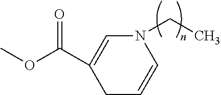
COC(C1=CN(CC)C=CC1)=O
